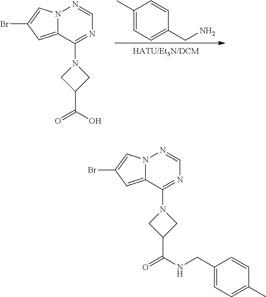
C1(C)=CC=C(CN)C=C1.N12C(=CC(Br)=C1)C(N1CC(C(O)=O)C1)=NC=N2.N12C(=CC(Br)=C1)C(N1CC(C(NCC3=CC=C(C)C=C3)=O)C1)=NC=N2
